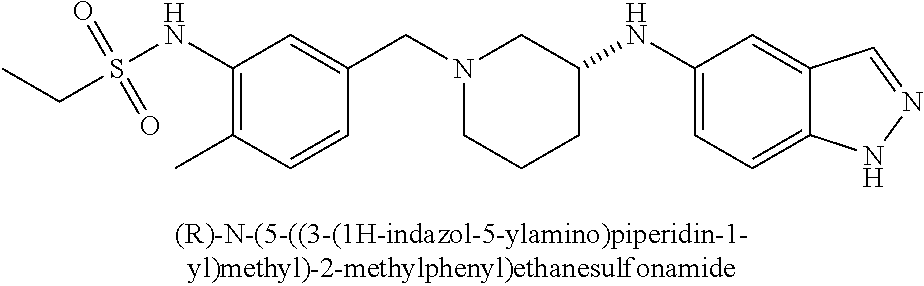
C(N1CCCC(NC2=CC=C3C(=C2)C=NN3)C1)C1=CC(NS(CC)(=O)=O)=C(C)C=C1
